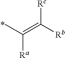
CC(=C([Rb])[Rc])[Ra]
